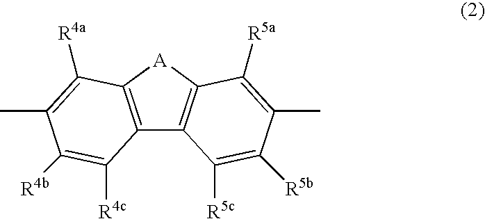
C12=C([A]C3=C1C([R5c])=C([R5b])C(C)=C3[R5a])C([R4a])=C(C)C([R4b])=C2[R4c]
